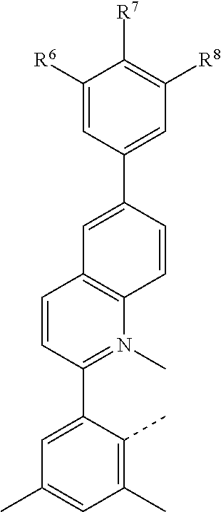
C1=CC(C2=CC(C)=CC(C)=C2C)=N(C)C2=C1C=C(C1=CC([R8])=C([R7])C([R6])=C1)C=C2
